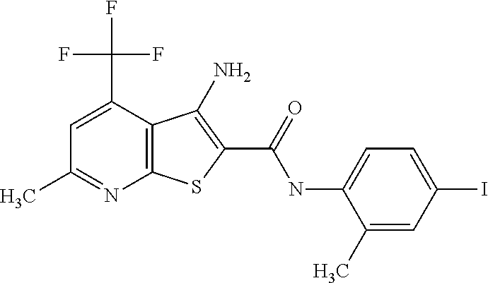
C12=C(C(C(F)(F)F)=CC(C)=N1)C(N)=C(C(NC1=CC=C(I)C=C1C)=O)S2
